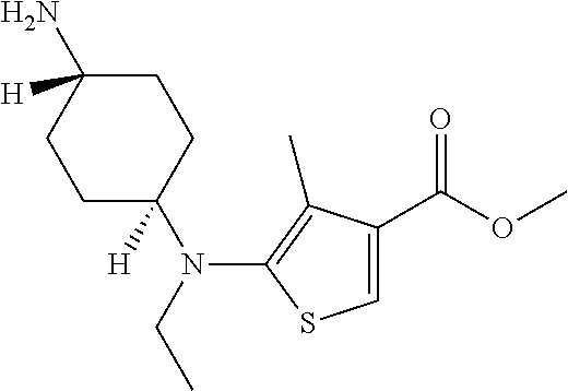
C1=C(C(OC)=O)C(C)=C(N(CC)C2([H])CCC(N)([H])CC2)S1
